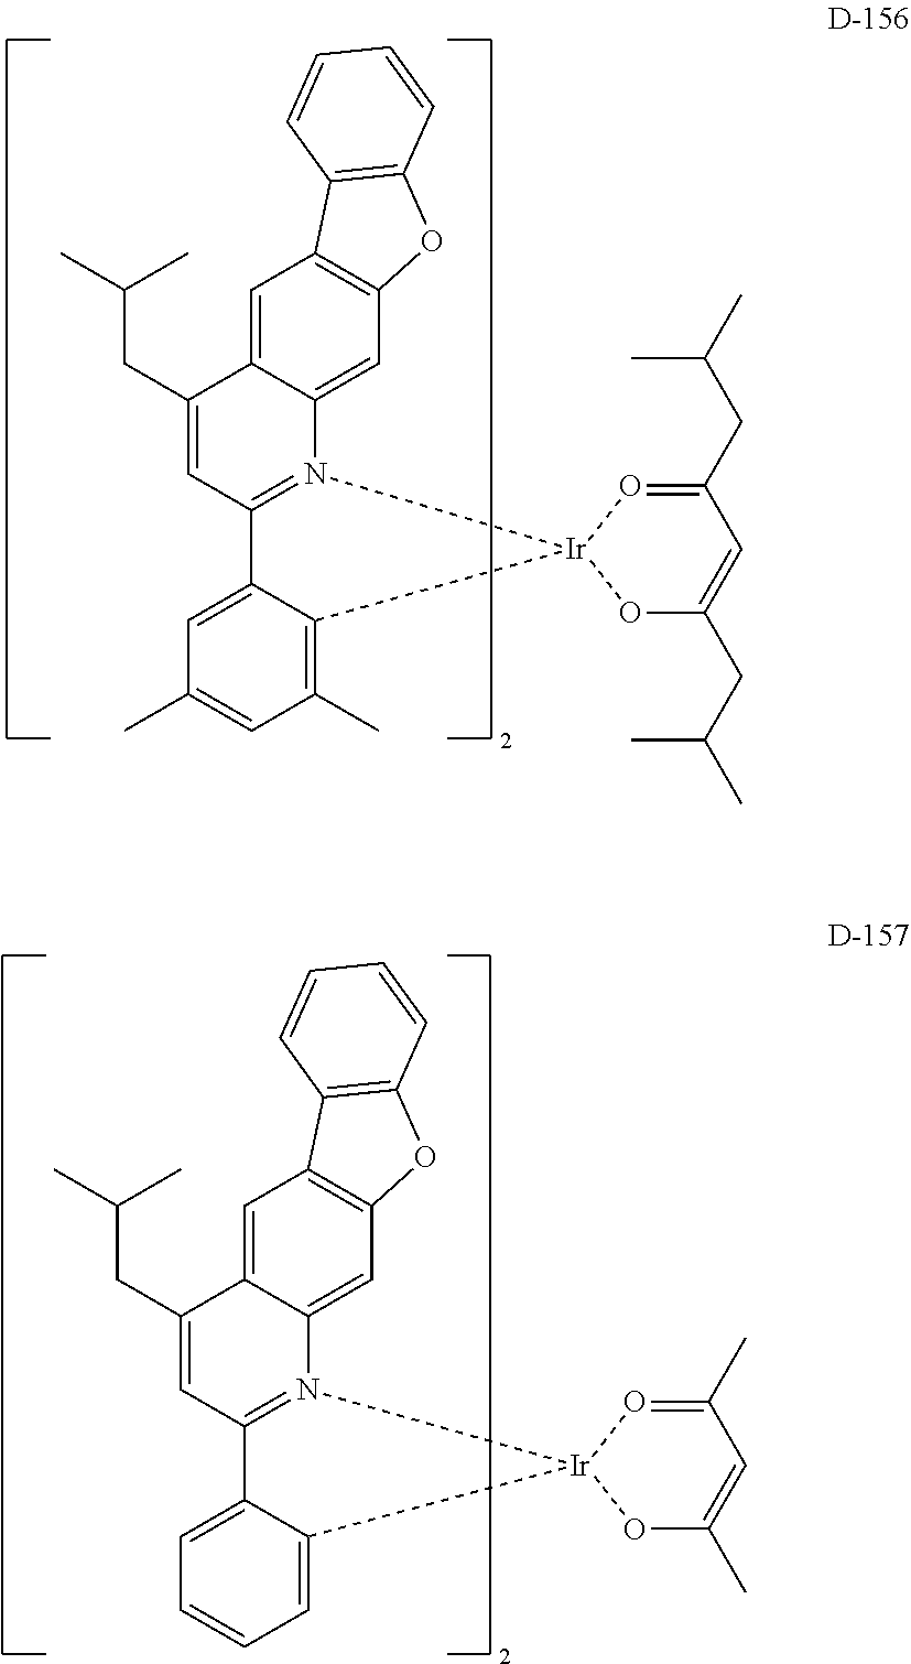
C12=CC3=C(C=C1N1=C(C=C2CC(C)C)C2=CC=CC=C2[Ir]12OC(C)=CC(C)=O2)OC1=C3C=CC=C1.C12=CC3=C(C=C1N1=C(C=C2CC(C)C)C2=CC(C)=CC(C)=C2[Ir]12OC(CC(C)C)=CC(CC(C)C)=O2)OC1=C3C=CC=C1
